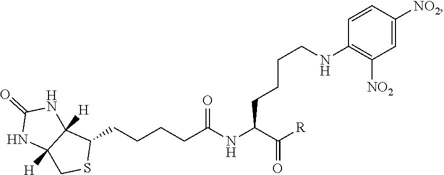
O=C(NC(C([R])=O)CCCCNC1=C([NO2])C=C([NO2])C=C1)CCCCC1C2([H])C([H])(CS1)NC(=O)N2
